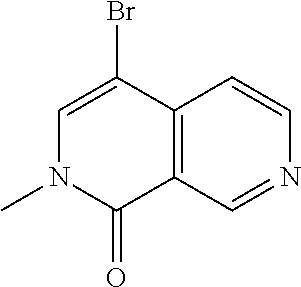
C1=C(Br)C2=C(C(=O)N1C)C=NC=C2
